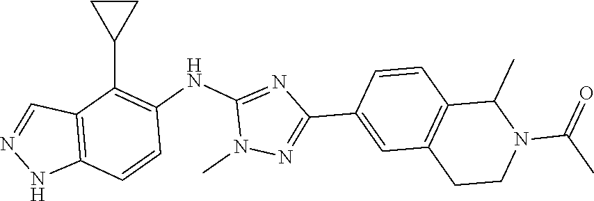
C1CC1C1=C(NC2=NC(C3=CC4=C(C=C3)C(C)N(C(C)=O)CC4)=NN2C)C=CC2=C1C=NN2
